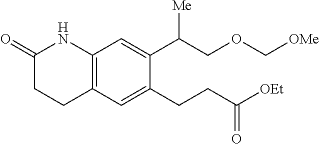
C1(=O)CCC2=C(N1)C=C(C(COC[OMe])[Me])C(CCC([OEt])=O)=C2
